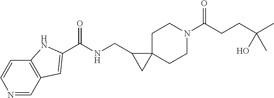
C12=C(C=NC=C1)C=C(C(NCC1CC13CCN(C(CCC(C)(O)C)=O)CC3)=O)N2
